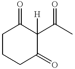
C1CCC(=O)C(C(C)=O)([H])C1=O
